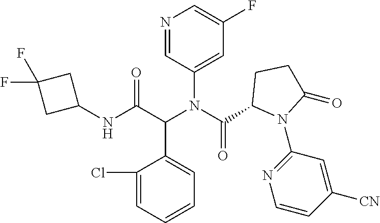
C1=CC=C(Cl)C(C(C(NC2CC(F)(F)C2)=O)N(C(=O)C2N(C3=NC=CC([CN])=C3)C(=O)CC2)C2=CC(F)=CN=C2)=C1
